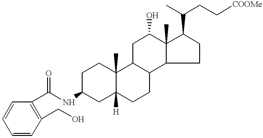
C1C(NC(C2=C(CO)C=CC=C2)=O)CC2([H])C(C)(C1)C1C(CC2)C2C(C)(C(O)C1)C(C(CC[COOMe])C)CC2
